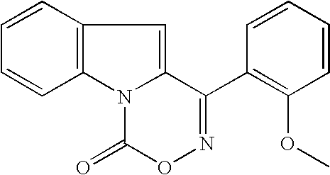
C12=C(N3C(=C1)C(C1=C(OC)C=CC=C1)=NOC3=O)C=CC=C2
